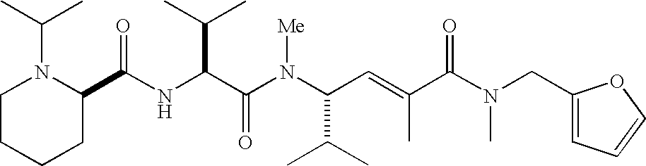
N(C(C(N(C(C(C)C)C=C(C)C(N(C)CC1=CC=CO1)=O)[Me])=O)C(C)C)C(C1N(C(C)C)CCCC1)=O
